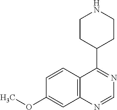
C12=C(C=CC(OC)=C1)C(C1CCNCC1)=NC=N2
